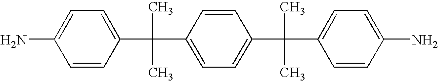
C1=CC(C(C2=CC=C(C(C3=CC=C(N)C=C3)(C)C)C=C2)(C)C)=CC=C1N
